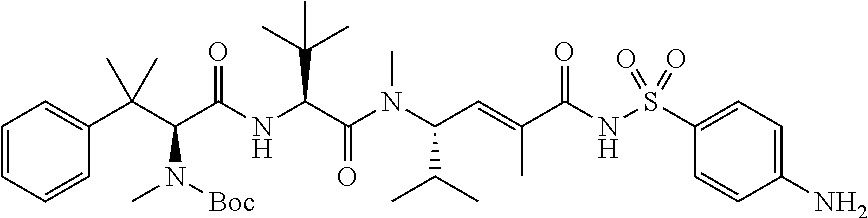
C1=CC=CC(C(C(C(NC(C(N(C(C=C(C(NS(C2=CC=C(N)C=C2)(=O)=O)=O)C)C(C)C)C)=O)C(C)(C)C)=O)N([Boc])C)(C)C)=C1
